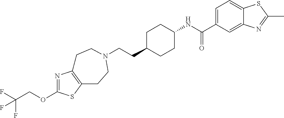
C(CC1CCC(NC(C2=CC=C3C(=C2)N=C(C)S3)=O)CC1)N1CCC2=C(N=C(OCC(F)(F)F)S2)CC1
